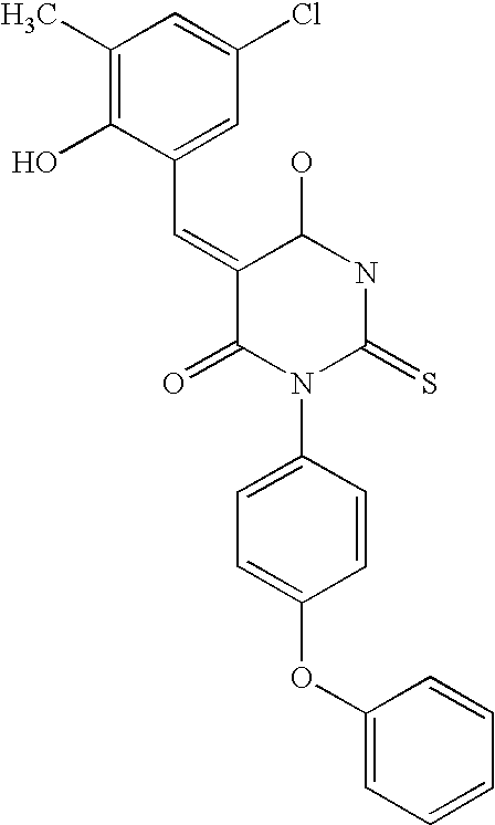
C1(C)=C(O)C(C=C2C(=O)N(C3=CC=C(OC4=CC=CC=C4)C=C3)C(=S)NC2O)=CC(Cl)=C1
